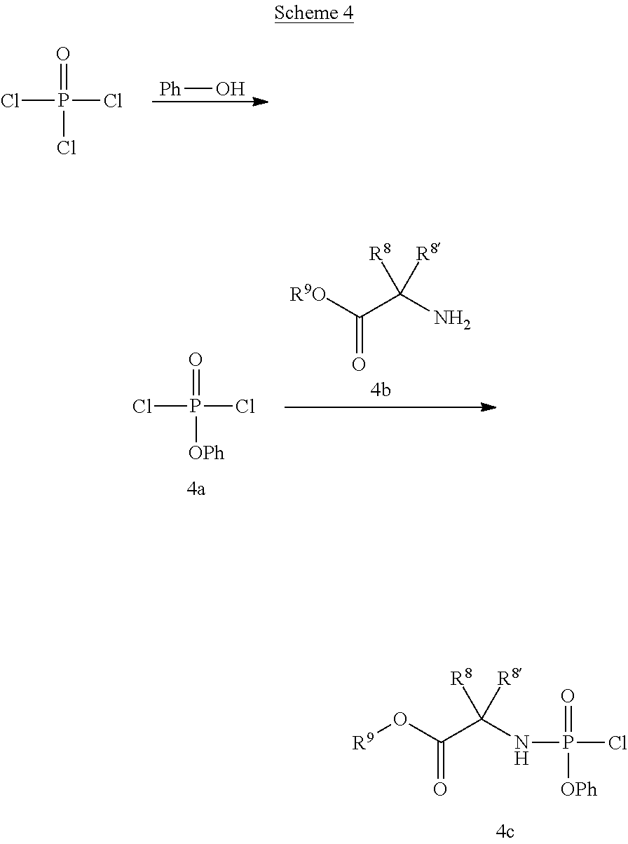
ClP(Cl)(=O)Cl.[Ph]O.ClP(Cl)(=O)[OPh].[R9O]C(C(N)([R8])[R8])=O.O(C(C(NP(Cl)(=O)[OPh])([R8])[R8])=O)[R9]
